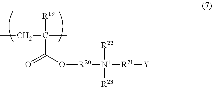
CCC([R19])(C)C(O[R20][N+]([R22])([R23])[R21][Y])=O
